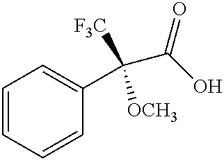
C1=CC=CC(C([F3C])([OCH3])C(=O)O)=C1
